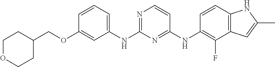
O(C1=CC(NC2=NC=CC(NC3=C(F)C4=C(C=C3)NC(C)=C4)=N2)=CC=C1)CC1CCOCC1
